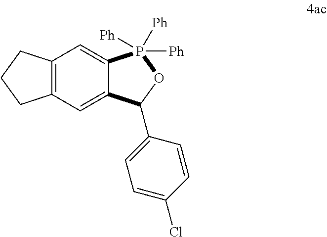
C12=CC3=C(C=C1P([Ph])([Ph])([Ph])OC2C1=CC=C(Cl)C=C1)CCC3
